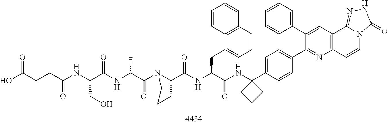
O=C(C1CCCN1C(C(NC(C(CO)NC(CCC(O)=O)=O)=O)C)=O)NC(C(NC1(C2=CC=C(C3=NC4=C(C=C3C3=CC=CC=C3)C3=NNC(=O)N3C=C4)C=C2)CCC1)=O)CC1=CC=CC2=C1C=CC=C2
